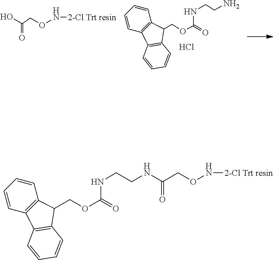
OC(CON[2-Cl Trt resin])=O.C1=CC2=C(C=C1)C(COC(=O)NCCN)C1=C2C=CC=C1.Cl.C1=CC2=C(C=C1)C(COC(=O)NCCNC(CON[2-Cl Trt resin])=O)C1=C2C=CC=C1
